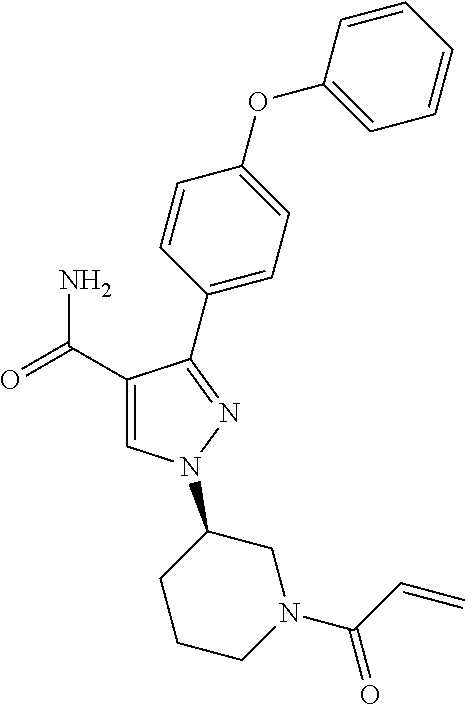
C1(C(=O)N)=CN(C2CCCN(C(C=C)=O)C2)N=C1C1=CC=C(OC2=CC=CC=C2)C=C1
